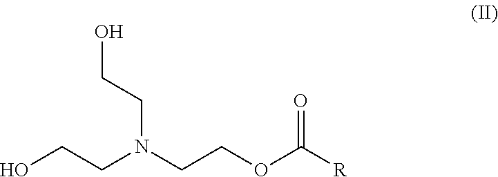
OCCN(CCO)CCOC(=O)[R]
